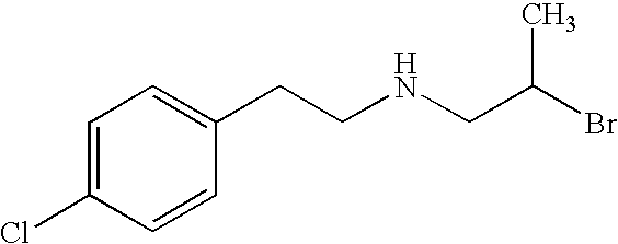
C1=C(Cl)C=CC(CCNCC(Br)C)=C1
